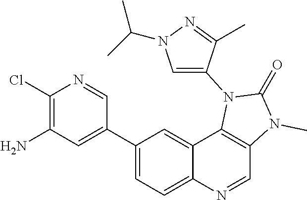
C1(Cl)=C(N)C=C(C2=CC=C3C(=C2)C2=C(C=N3)N(C)C(=O)N2C2=CN(C(C)C)N=C2C)C=N1
